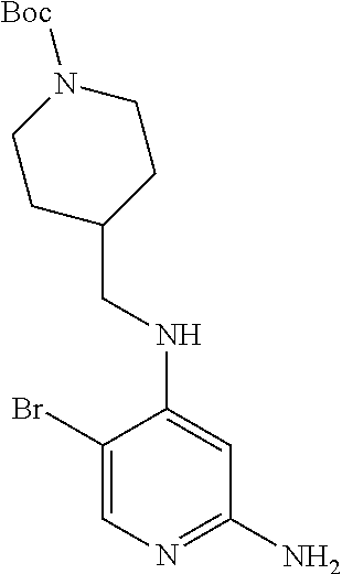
C1(Br)=CN=C(N)C=C1NCC1CCN([Boc])CC1
